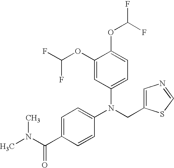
N(CC1=CN=CS1)(C1=CC=C(C(N(C)C)=O)C=C1)C1=CC=C(OC(F)F)C(OC(F)F)=C1
